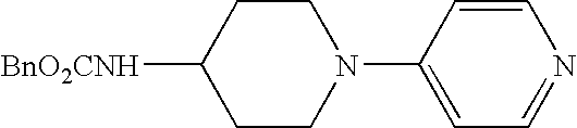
C1CN(C2=CC=NC=C2)CCC1[BnO2CNH]
